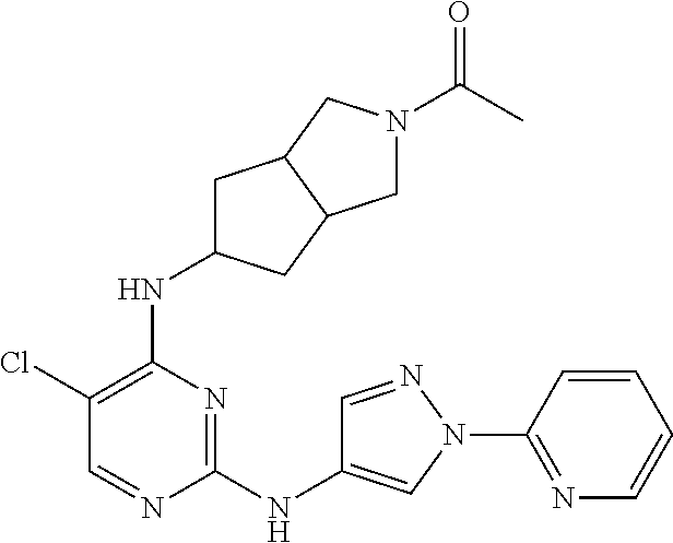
C1(NC2=CN(C3=NC=CC=C3)N=C2)=NC(NC2CC3C(C2)CN(C(C)=O)C3)=C(Cl)C=N1
